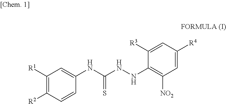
C1([R1])=C([R2])C=CC(NC(NNC2=C([NO2])C=C([R4])C=C2[R3])=S)=C1
